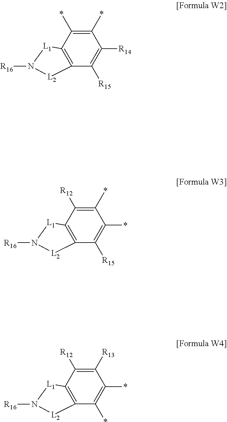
C1([R15])=C([R14])C(*)=C(*)C2=C1[L2]N([R16])[L1]2.C1([R15])=C(*)C(*)=C([R12])C2=C1[L2]N([R16])[L1]2.C1(*)=C(*)C([R13])=C([R12])C2=C1[L2]N([R16])[L1]2
